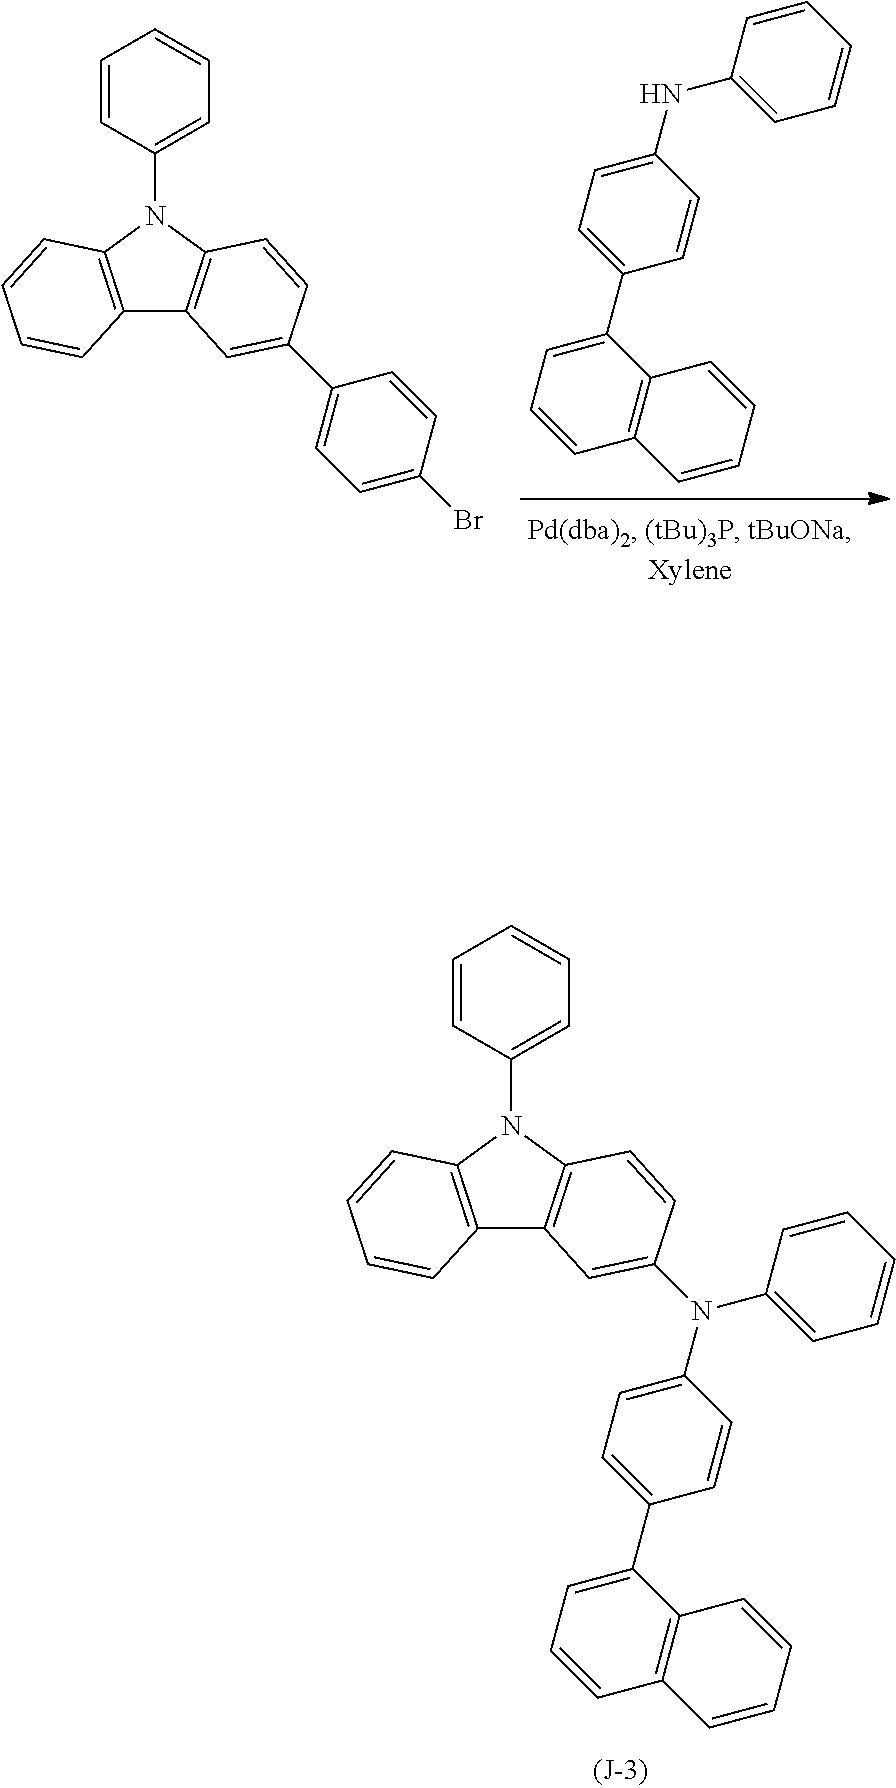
C12=C(N(C3=CC=CC=C3)C3=C1C=C(C1=CC=C(Br)C=C1)C=C3)C=CC=C2.N(C1=CC=C(C2=CC=CC3=C2C=CC=C3)C=C1)C1=CC=CC=C1.C12=C(N(C3=CC=CC=C3)C3=C1C=C(N(C1=CC=C(C4=CC=CC5=C4C=CC=C5)C=C1)C1=CC=CC=C1)C=C3)C=CC=C2
